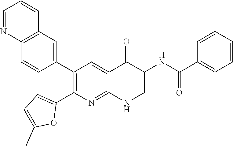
C12=C(C=C(C3=C(C4=CC=C(C)O4)N=C4C(=C3)C(=O)C(NC(C3=CC=CC=C3)=O)=CN4)C=C1)C=CC=N2
